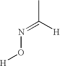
CC([H])=NO[H]
